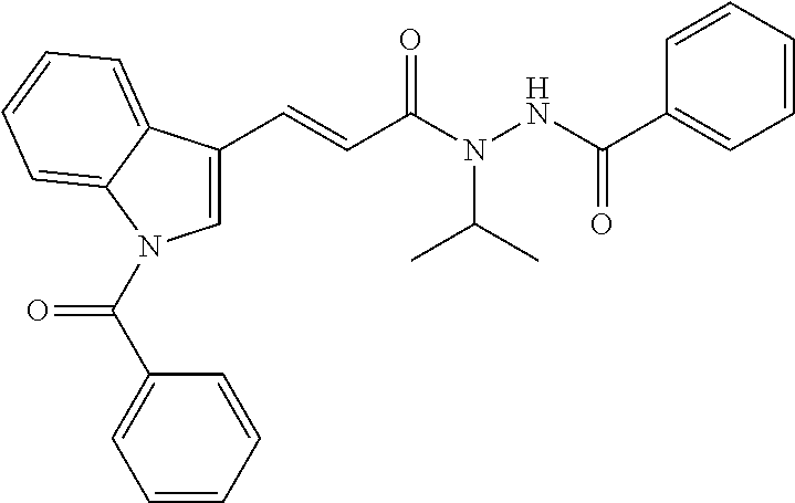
C1=CC=CC=C1C(NN(C(C=CC1=CN(C(C2=CC=CC=C2)=O)C2=CC=CC=C12)=O)C(C)C)=O
